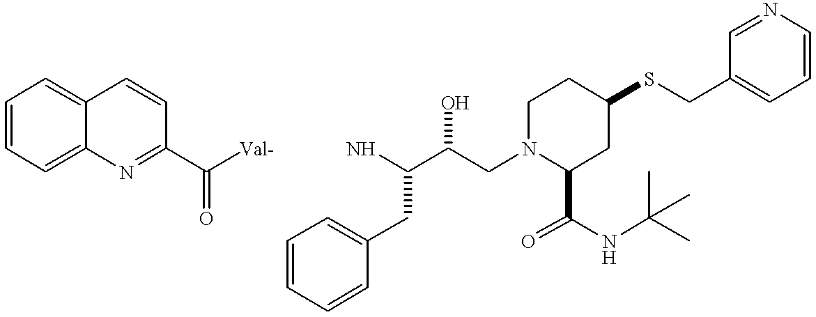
C1=CC=C2C(=C1)C=CC(C([Val-])=O)=N2.NC(C(CN1C(C(=O)NC(C)(C)C)CC(SCC2=CC=CN=C2)CC1)O)CC1=CC=CC=C1
